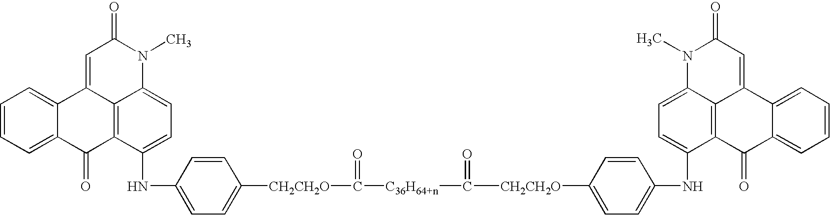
C1=C2C3=C(C(=O)C4=CC=CC=C24)C(NC2=CC=C([CH2CH2O]C(=O)[C36H64+n]C([CH2CH2O]C4=CC=C(NC5=CC=C6C7=C5C(=O)C5=CC=CC=C5C7=CC(=O)N6C)C=C4)=O)C=C2)=CC=C3N(C)C1=O
